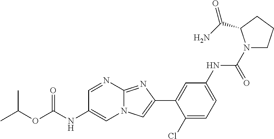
C1=NC2=NC(C3=CC(NC(N4CCCC4C(N)=O)=O)=CC=C3Cl)=CN2C=C1NC(OC(C)C)=O
